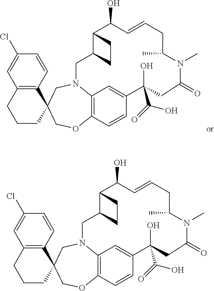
C12=C(C=CC(Cl)=C1)C1(CCC2)CN2C3=C(C=CC(=C3)C(O)(C(=O)O)CC(=O)N(C)C(C)CC=CC(O)C3C(C2)CC3)OC1.C12=C(C=CC(Cl)=C1)C1(CCC2)CN2C3=C(C=CC(=C3)C(O)(C(=O)O)CC(=O)N(C)C(C)CC=CC(O)C3C(C2)CC3)OC1
